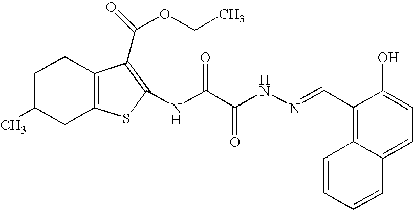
C1C(C)CC2=C(C1)C(C(=O)OCC)=C(NC(C(NN=CC1=C3C(=CC=C1O)C=CC=C3)=O)=O)S2
